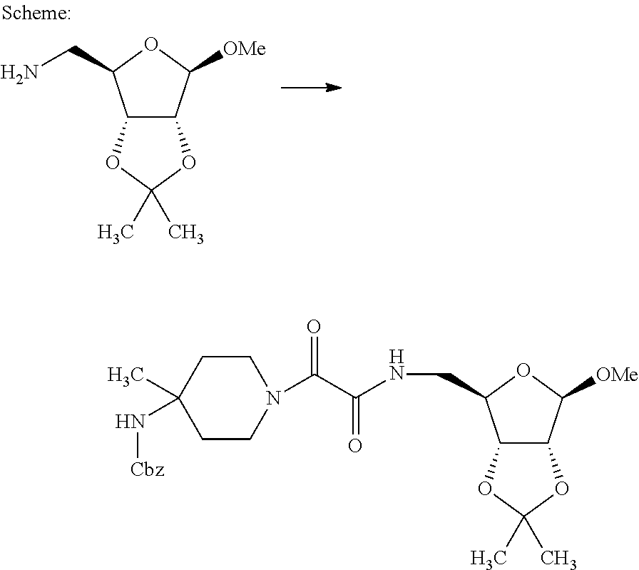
C12C(C([OMe])OC1CN)OC(C)(C)O2.C12C(C([OMe])OC1CNC(C(N1CCC(C)(N[Cbz])CC1)=O)=O)OC(C)(C)O2
